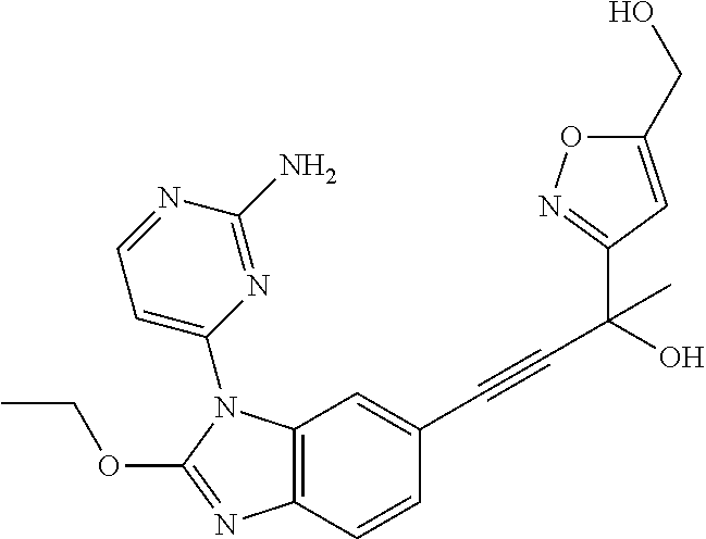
C12=C(N(C3=CC=NC(N)=N3)C(OCC)=N1)C=C(C#CC(O)(C1=NOC(CO)=C1)C)C=C2
